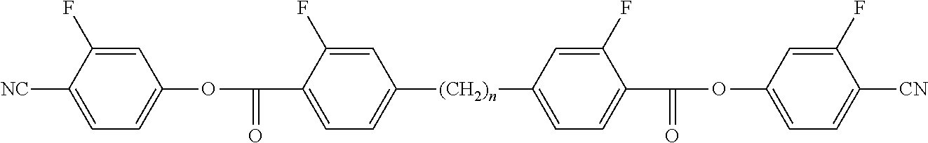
C(C1=CC=C([(CH2)n]C2=CC=C(C(=O)OC3=CC=C([CN])C(F)=C3)C(F)=C2)C=C1F)(=O)OC1=CC=C([NC])C(F)=C1
